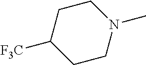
N1(C)CCC([F3C])CC1
